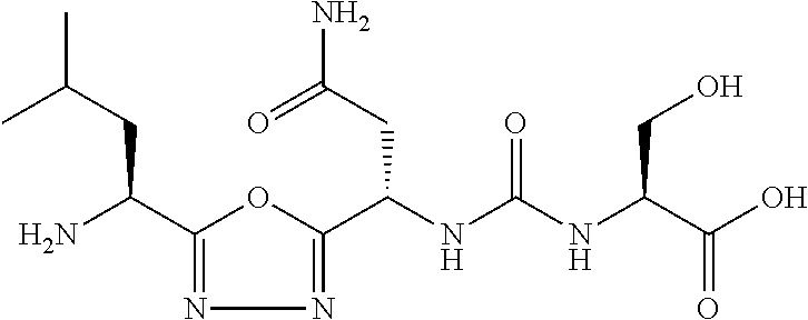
C1(C(N)CC(C)C)=NN=C(C(NC(NC(C(O)=O)CO)=O)CC(N)=O)O1
